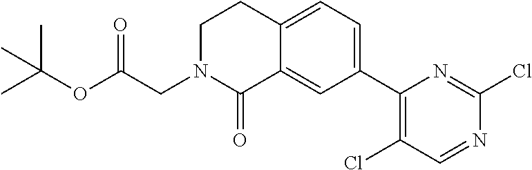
C1(Cl)=NC(C2=CC=C3C(=C2)C(=O)N(CC(OC(C)(C)C)=O)CC3)=C(Cl)C=N1
